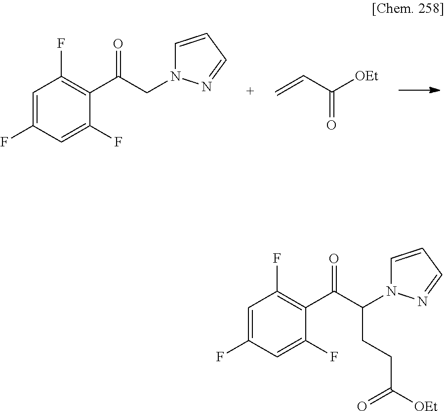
C1=C(F)C=C(F)C(C(CN2C=CC=N2)=O)=C1F.C=CC([OEt])=O.C1=C(F)C=C(F)C(C(C(N2C=CC=N2)CCC([OEt])=O)=O)=C1F
